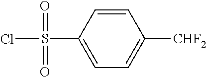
ClS(C1=CC=C([CHF2])C=C1)(=O)=O
